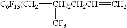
[C6F13(CH2][CH)2CH2CH]([CF3])=C
